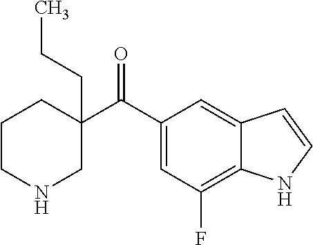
C1(C(C2=CC(F)=C3C(=C2)C=CN3)=O)(CCC)CCCNC1
